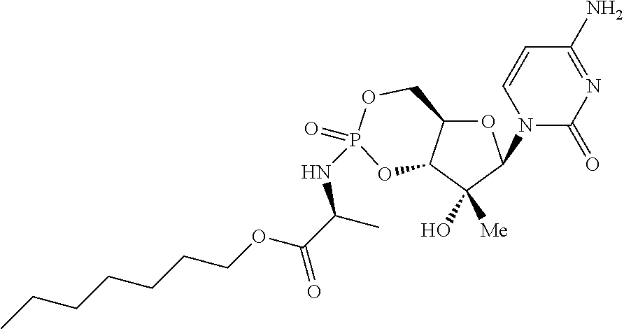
O1C2C(C(O)([Me])C1N1C(=O)N=C(N)C=C1)OP(NC(C(OCCCCCCC)=O)C)(=O)OC2
